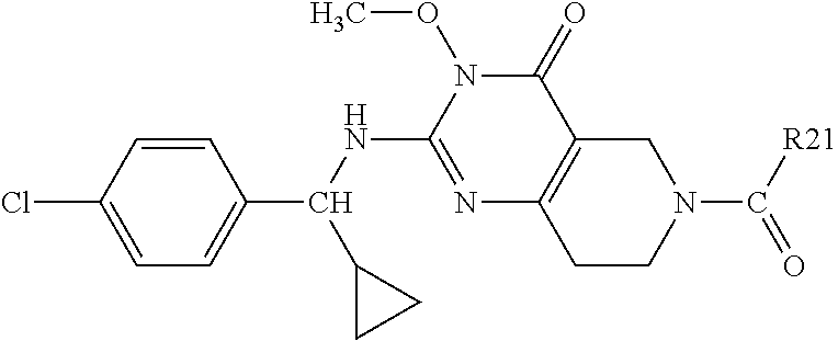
C1=C(Cl)C=CC(C(NC2=NC3=C(C(=O)N2OC)CN(C([R21])=O)CC3)C2CC2)=C1
